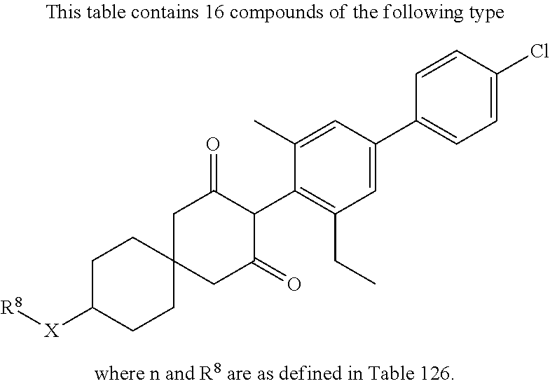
C1C(=O)C(C2=C(CC)C=C(C3=CC=C(Cl)C=C3)C=C2C)C(=O)CC12CCC([X][R8])CC2
